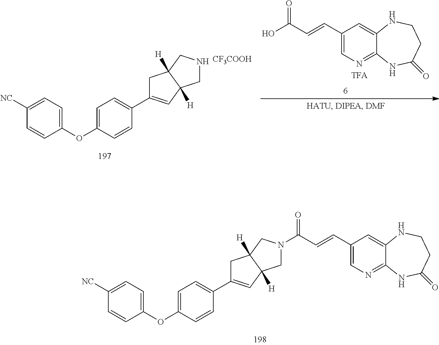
C1([NC])=CC=C(OC2=CC=C(C3=CC4([H])C([H])(C3)CN(C(C=CC3=CN=C5C(=C3)NCCC(=O)N5)=O)C4)C=C2)C=C1.C1([NC])=CC=C(OC2=CC=C(C3=CC4([H])C([H])(C3)CNC4)C=C2)C=C1.C1(C=CC(O)=O)=CN=C2C(=C1)NCCC(=O)N2.[CF3COOH]
